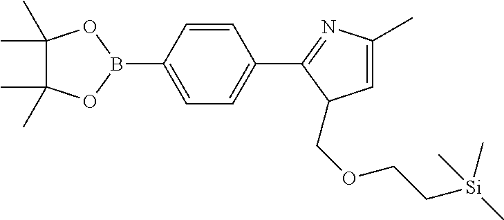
C1(C)(C)C(C)(C)OB(C2=CC=C(C3=NC(C)=CC3COCC[Si](C)(C)C)C=C2)O1
